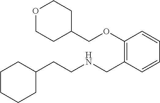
C1C(CCNCC2=C(OCC3CCOCC3)C=CC=C2)CCCC1
